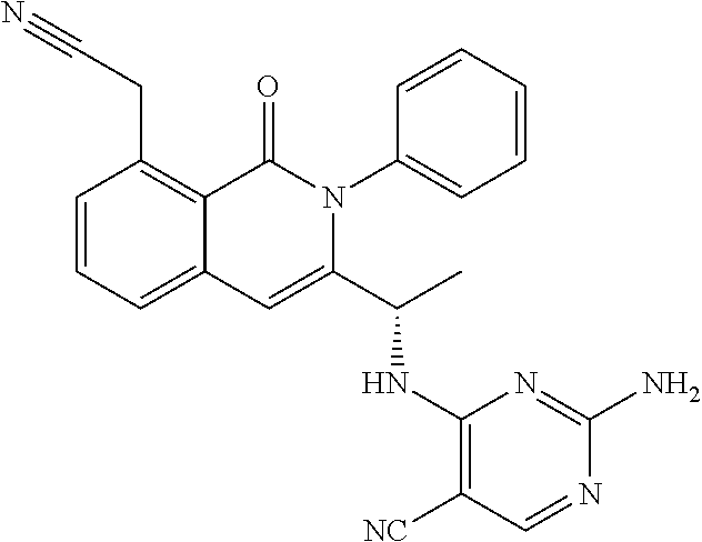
C1(CC#N)=C2C(=CC=C1)C=C(C(C)NC1=C([NC])C=NC(N)=N1)N(C1=CC=CC=C1)C2=O
